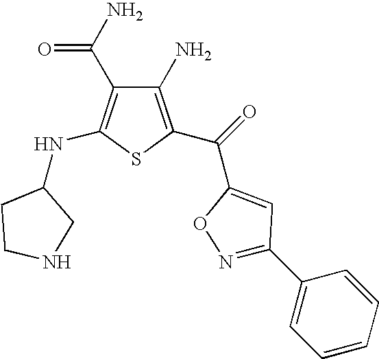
C1(N)=C(C(C2=CC(C3=CC=CC=C3)=NO2)=O)SC(NC2CCNC2)=C1C(N)=O
